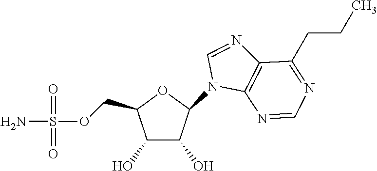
C(OS(N)(=O)=O)C1C(O)C(O)C(N2C3=C(N=C2)C(CCC)=NC=N3)O1
